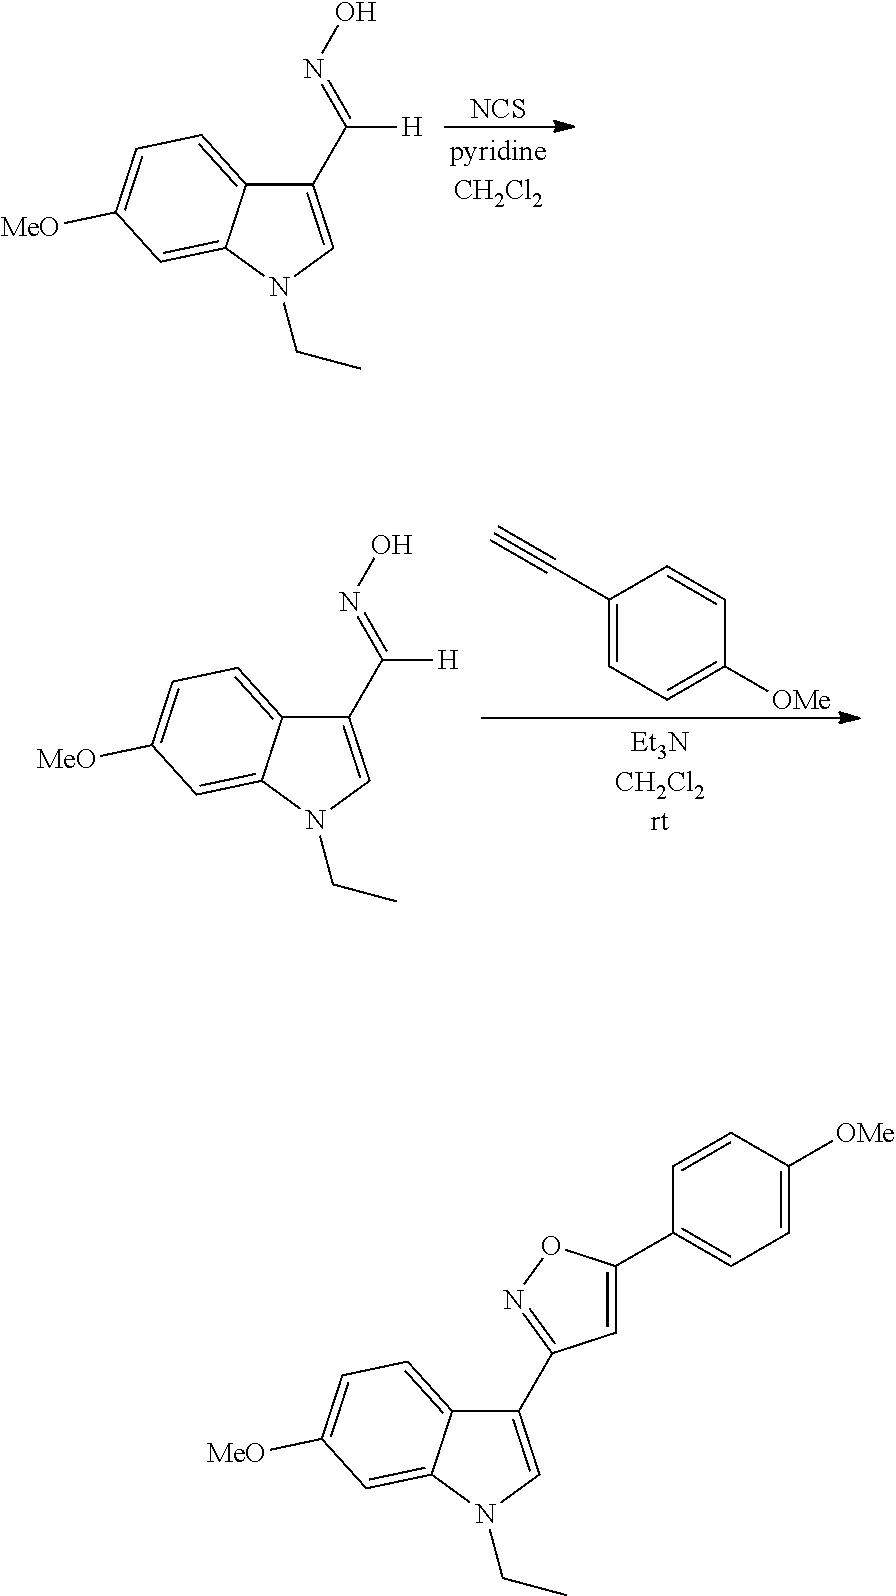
[NCS].C1(C(=NO)[H])=CN(CC)C2=CC([MeO])=CC=C12.C1(C#C)=CC=C([OMe])C=C1.C1(C(=NO)[H])=CN(CC)C2=CC([MeO])=CC=C12.C1(C2=NOC(C3=CC=C([OMe])C=C3)=C2)=CN(CC)C2=CC([MeO])=CC=C12
